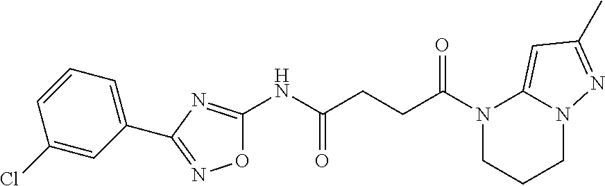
O1C(NC(CCC(N2CCCN3C2=CC(C)=N3)=O)=O)=NC(C2=CC=CC(Cl)=C2)=N1
